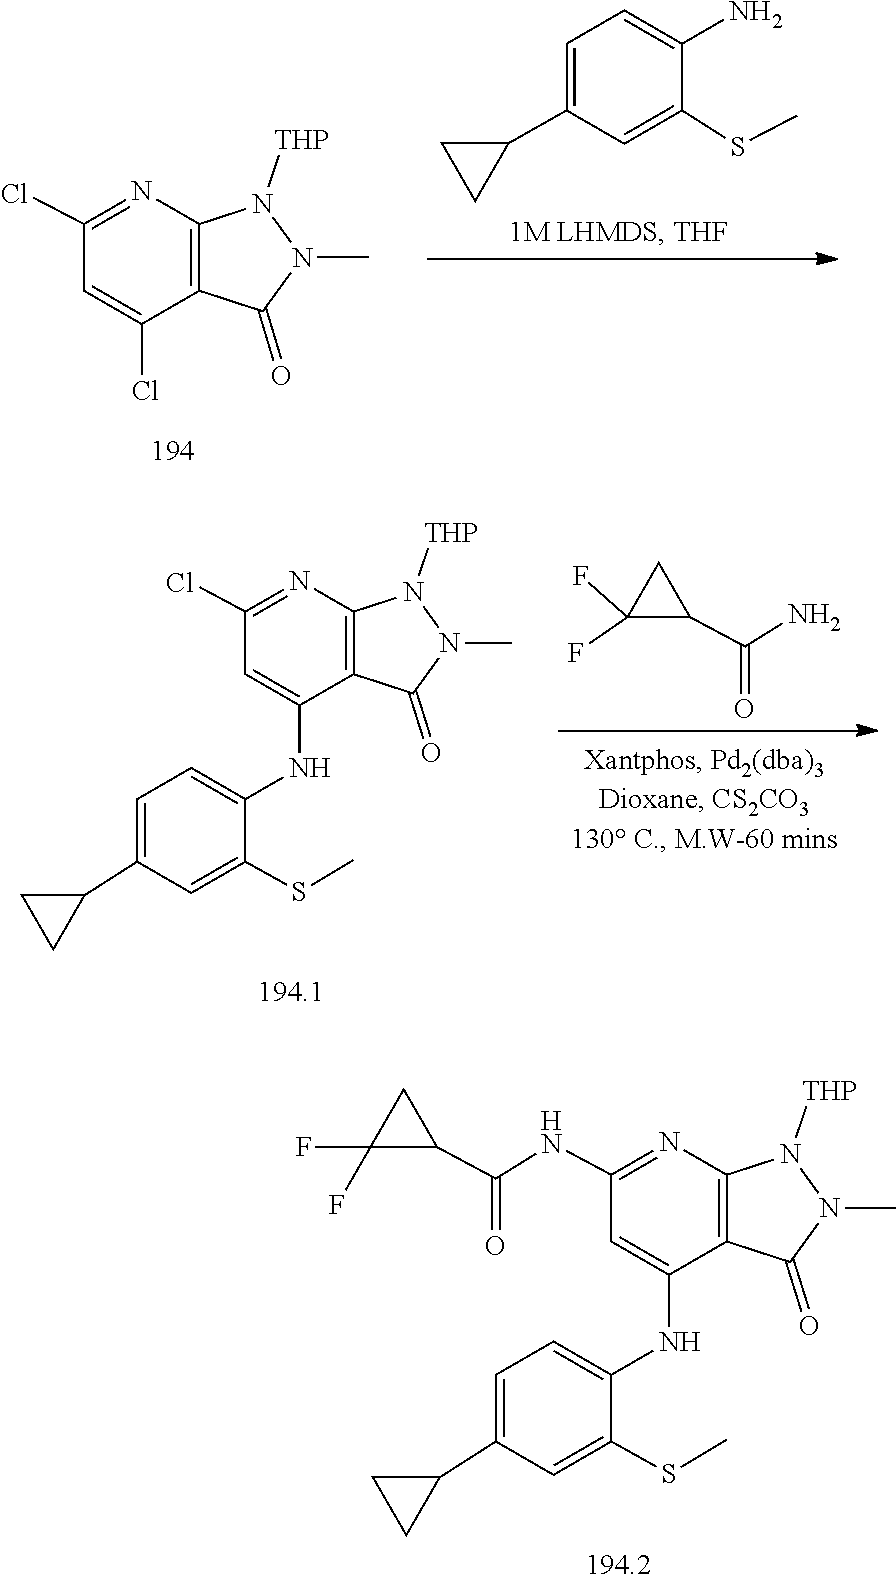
C1=C(N)C(SC)=CC(C2CC2)=C1.N1(C)N([THP])C2=C(C(Cl)=CC(Cl)=N2)C1=O.N1(C)N([THP])C2=C(C(NC3=CC=C(C4CC4)C=C3SC)=CC(Cl)=N2)C1=O.C(=O)(C1C(F)(F)C1)N.N1(C)N([THP])C2=C(C(NC3=CC=C(C4CC4)C=C3SC)=CC(NC(C3CC3(F)F)=O)=N2)C1=O
